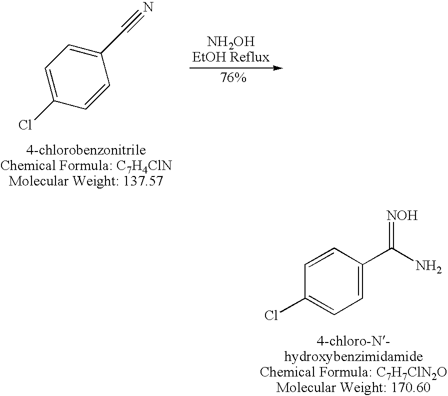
C1=C(Cl)C=CC(C#N)=C1.C1=C(C(N)=[NOH])C=CC(Cl)=C1
